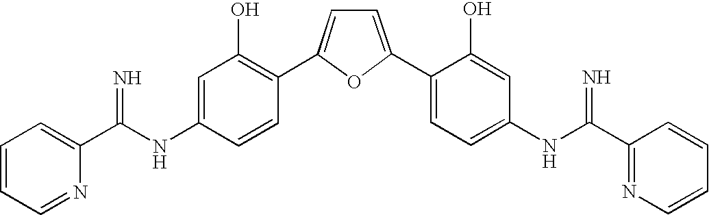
C1=CC=NC(C(NC2=CC(O)=C(C3=CC=C(C4=CC=C(NC(C5=NC=CC=C5)=N)C=C4O)O3)C=C2)=N)=C1
